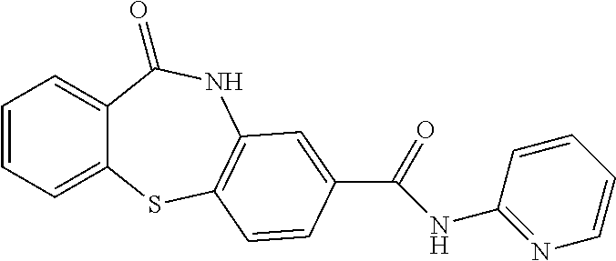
C1=CC=C2C(=C1)C(=O)NC1=C(S2)C=CC(C(=O)NC2=NC=CC=C2)=C1
